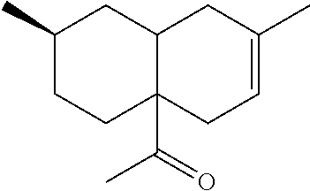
C1(C)CCC2(C(=O)C)C(C1)CC(C)=CC2
